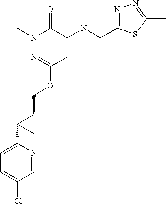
N1(C)N=C(OCC2CC2C2=CC=C(Cl)C=N2)C=C(NCC2=NN=C(C)S2)C1=O
